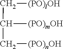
C(C(C[(PO)nOH])[(PO)mOH])[(PO)lOH]
